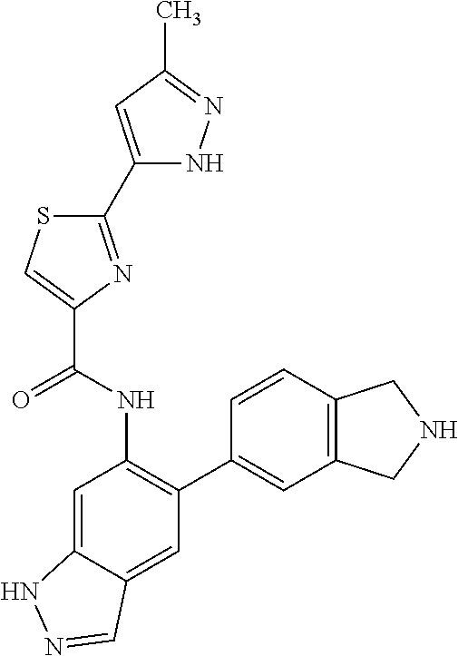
C1(C2=NC(C(NC3=C(C4=CC5=C(C=C4)CNC5)C=C4C(=C3)NN=C4)=O)=CS2)=CC(C)=NN1
